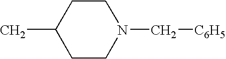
CC1CCN(C[C6H5])CC1
